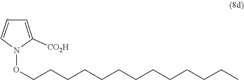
N1(OCCCCCCCCCCCCC)C([CO2H])=CC=C1
